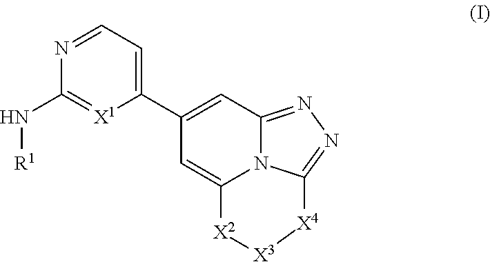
C1(C2=CC3=NN=C4N3C(=C2)[X2][X3][X4]4)=CC=NC(N[R1])=[X1]1
